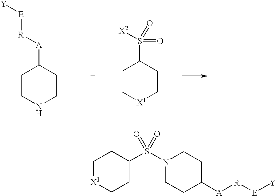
[X1]1CCC(S(N2CCC([A][R][E][Y])CC2)(=O)=O)CC1.C1CNCCC1[A][R][E][Y].C1C[X1]CCC1S([X2])(=O)=O
